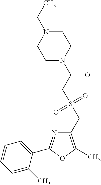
C1(CS(=O)(=O)CC(=O)N2CCN(CC)CC2)=C(C)OC(C2=CC=CC=C2C)=N1
